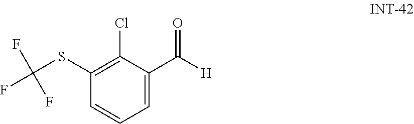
C1(SC(F)(F)F)=C(Cl)C(C([H])=O)=CC=C1
